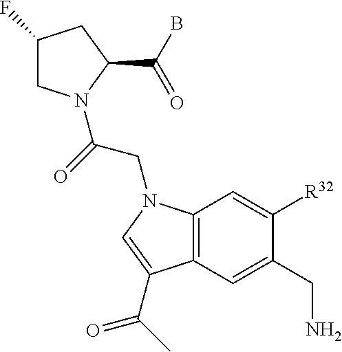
C1(F)CN(C(=O)CN2C3=C(C=C(CN)C([R32])=C3)C(C(=O)C)=C2)C(C(B)=O)C1
